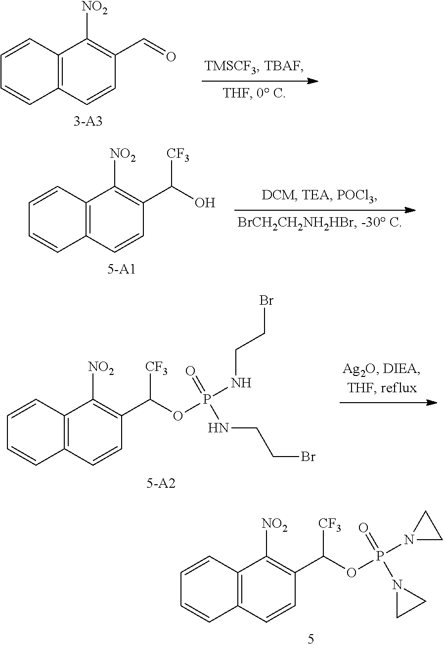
C12=C(C=CC(C=O)=C1[NO2])C=CC=C2.C12=C(C=CC(C(O)[CF3])=C1[NO2])C=CC=C2.C12=C(C=CC(C(OP(NCCBr)(=O)NCCBr)[CF3])=C1[NO2])C=CC=C2.C12=C(C=CC(C(OP(N3CC3)(=O)N3CC3)[CF3])=C1[NO2])C=CC=C2
